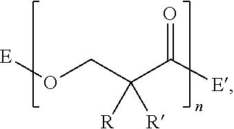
[E]OCC(C([E])=O)([R])[R]
